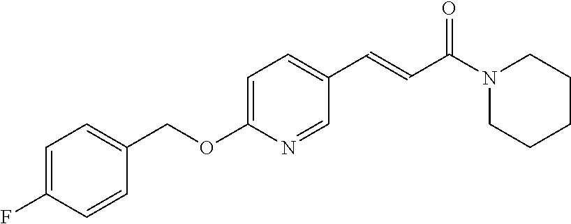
C(C1=CC=C(F)C=C1)OC1=CC=C(C=CC(N2CCCCC2)=O)C=N1
